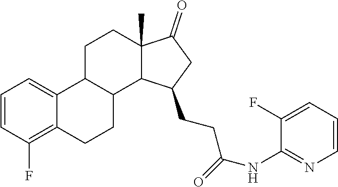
C1=CC(F)=C2C(=C1)C1C(CC2)C2C(C)(CC1)C(=O)CC2CCC(=O)NC1=NC=CC=C1F
